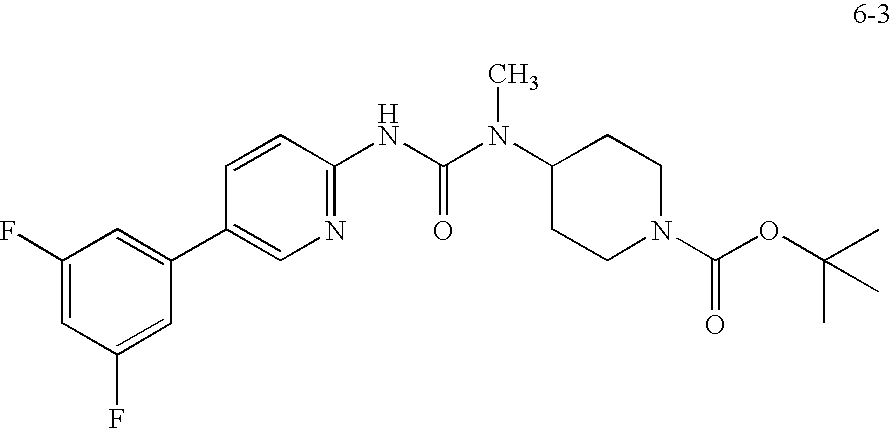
C1(F)=CC(F)=CC(C2=CN=C(NC(N(C3CCN(C(OC(C)(C)C)=O)CC3)C)=O)C=C2)=C1
